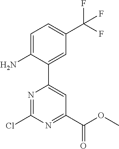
C1=C(N)C(C2=CC(C(OC)=O)=NC(Cl)=N2)=CC(C(F)(F)F)=C1
